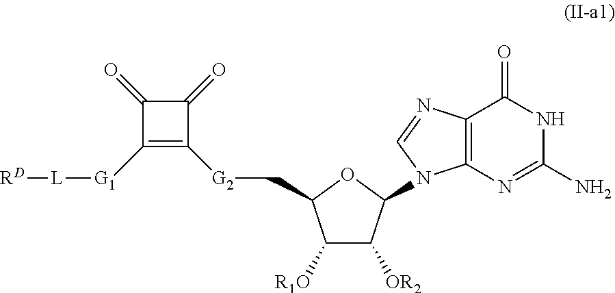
[G2](CC1C([R1O])C([OR2])C(N2C3=C(C(=O)NC(N)=N3)N=C2)O1)C1=C([G1][L][RD])C(=O)C1=O
